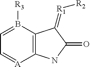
C12=C(B([R3])=CC=[A]1)C(=[R1][R2])C(=O)N2
